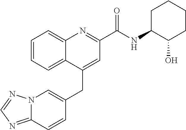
N12C(=NC=N1)C=CC(CC1=CC(C(NC3C(O)CCCC3)=O)=NC3=CC=CC=C13)=C2
